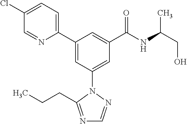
C1(C2=CC(N3N=CN=C3CCC)=CC(C(NC(CO)C)=O)=C2)=CC=C(Cl)C=N1
